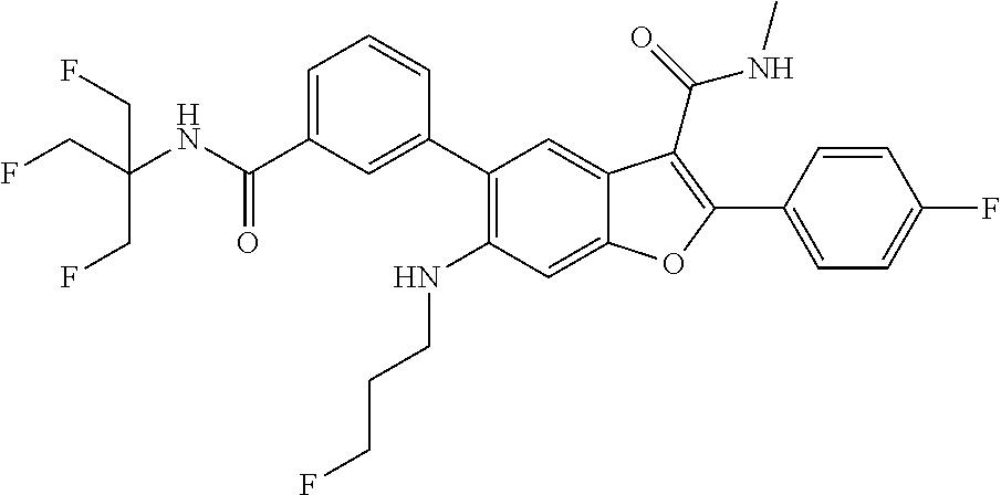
C1=CC(C2=C(C(=O)NC)C3=CC(C4=CC(C(=O)NC(CF)(CF)CF)=CC=C4)=C(NCCCF)C=C3O2)=CC=C1F
